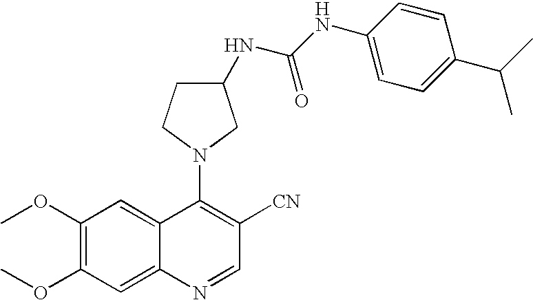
C1(OC)=C(OC)C=C2C(=C1)C(N1CC(NC(NC3=CC=C(C(C)C)C=C3)=O)CC1)=C([CN])C=N2
